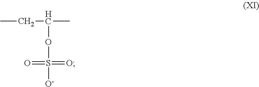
CCC(OS([O-])(=O)=O)C
